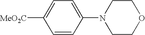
[MeO2C]C1=CC=C(N2CCOCC2)C=C1
